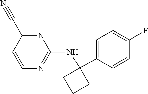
C1=CN=C(NC2(C3=CC=C(F)C=C3)CCC2)N=C1C#N
